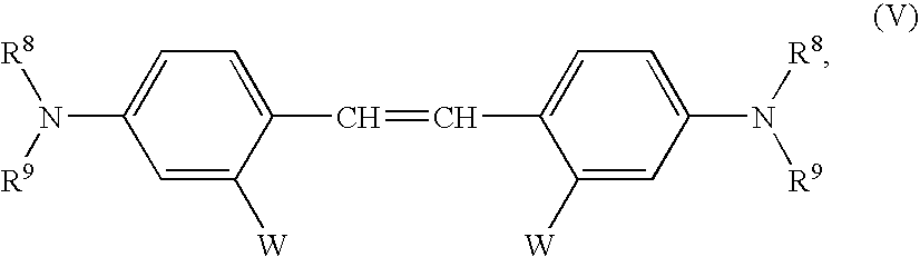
C1=C(N([R8])[R9])C=C([W])C(C=CC2=CC=C(N([R8])[R9])C=C2[W])=C1
